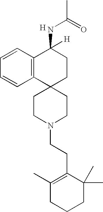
C1CN(CCC2=C(C)CCCC2(C)C)CCC12CCC(NC(C)=O)([H])C1=C2C=CC=C1.[H]
